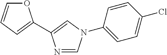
O1C=CC=C1C1=CN(C2=CC=C(Cl)C=C2)C=N1
